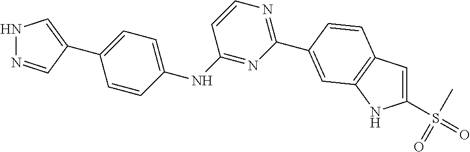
C1(S(=O)(=O)C)=CC2=C(N1)C=C(C1=NC=CC(NC3=CC=C(C4=CNN=C4)C=C3)=N1)C=C2
